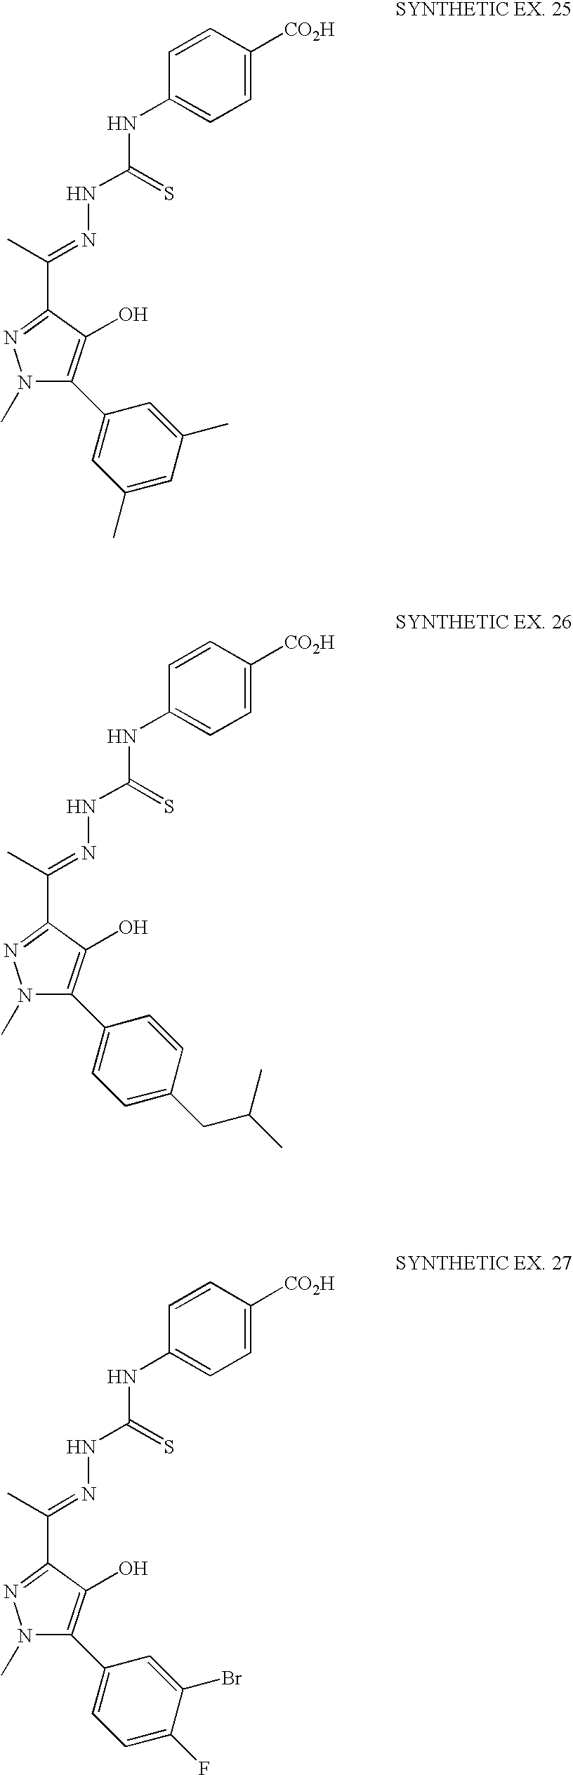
C1=CC(NC(NN=C(C)C2=NN(C)C(C3=CC(C)=CC(C)=C3)=C2O)=S)=CC=C1[CO2H].C1=CC(NC(NN=C(C)C2=NN(C)C(C3=CC=C(CC(C)C)C=C3)=C2O)=S)=CC=C1[CO2H].C1=CC(NC(NN=C(C)C2=NN(C)C(C3=CC=C(F)C(Br)=C3)=C2O)=S)=CC=C1[CO2H]
